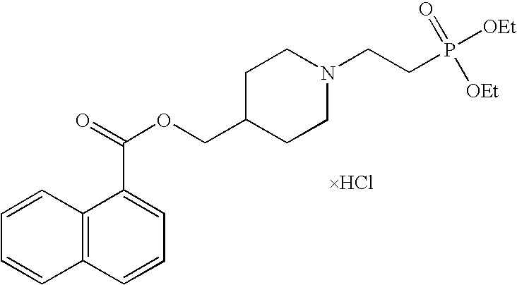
C12=C(C=CC=C1)C(C(=O)OCC1CCN(CCP([OEt])(=O)[OEt])CC1)=CC=C2
